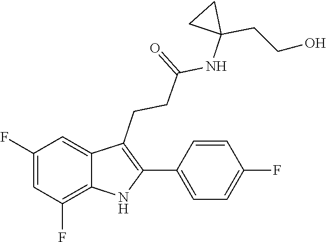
C1=CC(F)=CC=C1C1=C(CCC(=O)NC2(CCO)CC2)C2=CC(F)=CC(F)=C2N1
